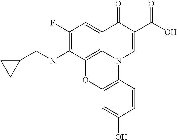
C1(F)=C(NCC2CC2)C2=C3C(=C1)C(=O)C(C(O)=O)=CN3C1=C(O2)C=C(O)C=C1
